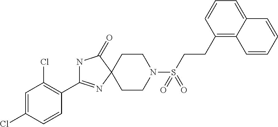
N1C(C2=C(Cl)C=C(Cl)C=C2)=NC2(C1=O)CCN(S(CCC1=C3C(=CC=C1)C=CC=C3)(=O)=O)CC2
